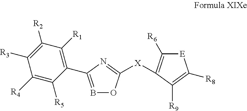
B1=C(C2=C([R1])C([R2])=C([R3])C([R4])=C2[R5])N=C([X]C2=C([R6])[E]C([R8])=C2[R9])O1
